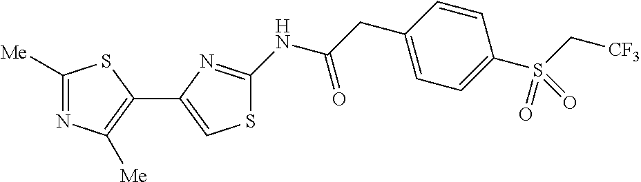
C1([Me])=NC([Me])=C(C2=CSC(NC(CC3=CC=C(S(C[CF3])(=O)=O)C=C3)=O)=N2)S1
